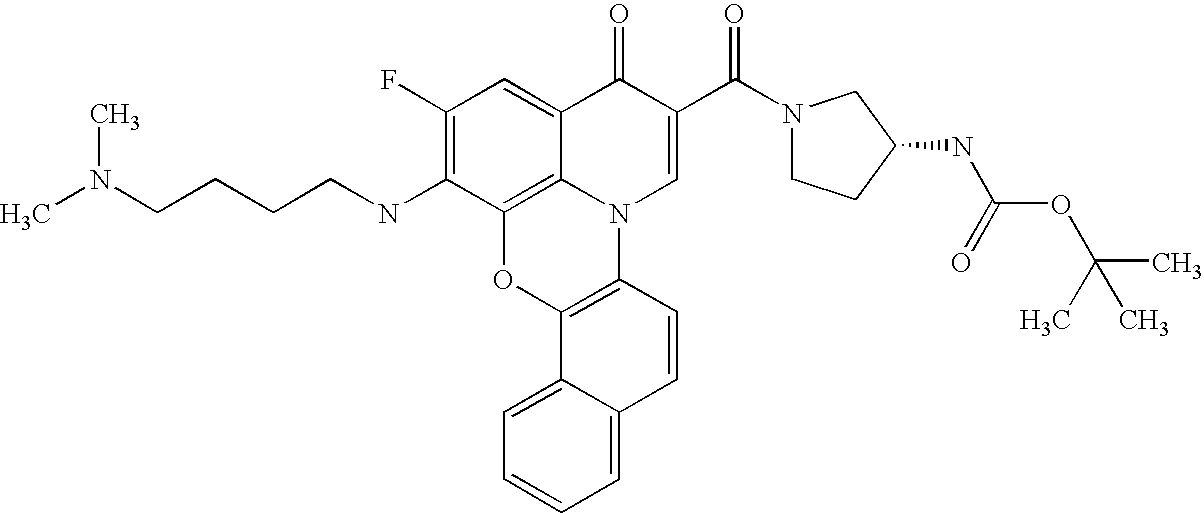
C1(F)=C(NCCCCN(C)C)C2=C3C(=C1)C(=O)C(C(N1CCC(NC(=O)OC(C)(C)C)C1)=O)=CN3C1=C(O2)C2=CC=CC=C2C=C1
